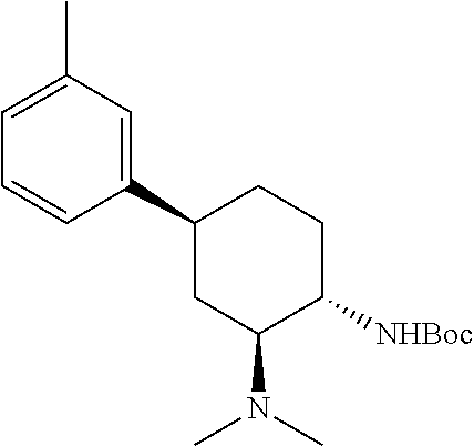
C1(C2CC(N(C)C)C([NHBoc])CC2)=CC(C)=CC=C1
